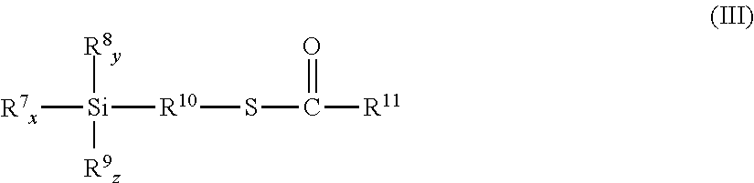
[R7x][Si]([R8y])([R9z])[R10]SC(=O)[R11]
